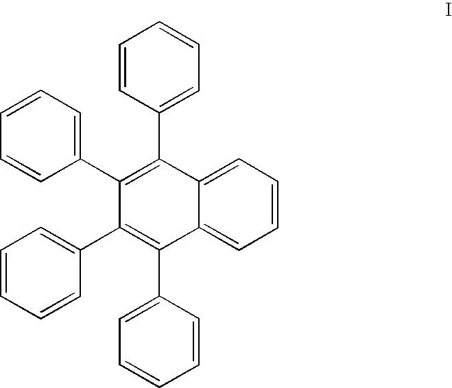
C1=CC=C2C(=C1)C(C1=CC=CC=C1)=C(C1=CC=CC=C1)C(C1=CC=CC=C1)=C2C1=CC=CC=C1
